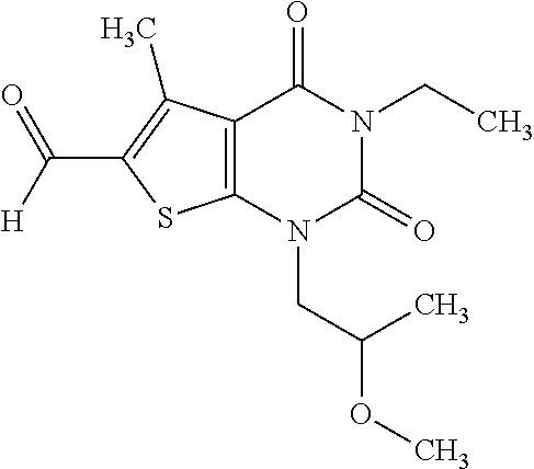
C12=C(N(CC(OC)C)C(=O)N(CC)C1=O)SC(C([H])=O)=C2C
